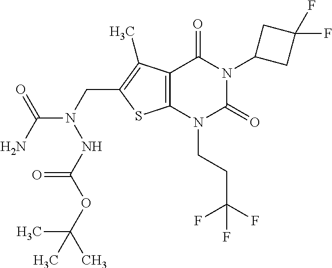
C12=C(N(CCC(F)(F)F)C(=O)N(C3CC(F)(F)C3)C1=O)SC(CN(C(N)=O)NC(OC(C)(C)C)=O)=C2C
